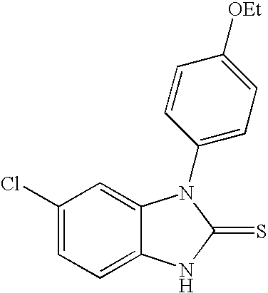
C1(Cl)=CC=C2C(=C1)N(C1=CC=C([OEt])C=C1)C(=S)N2
